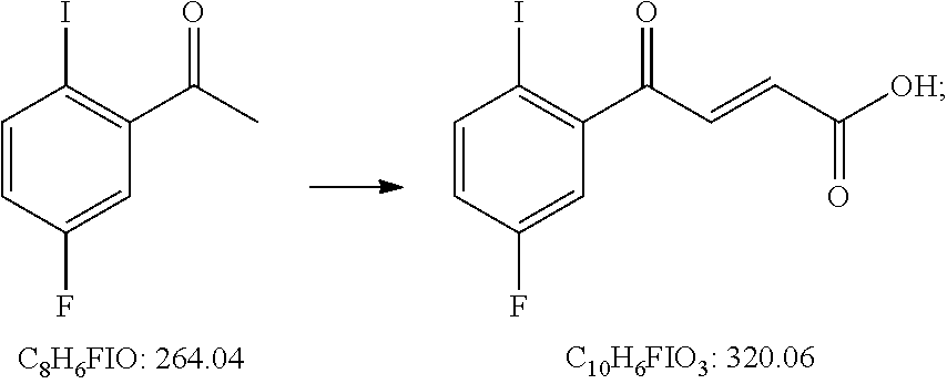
C1=CC(F)=CC(C(=O)C)=C1I.C1=CC(F)=CC(C(=O)C=CC([OH])=O)=C1I
